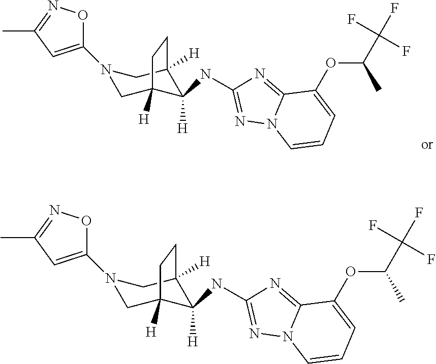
N1(C2=CC(C)=NO2)CC2([H])C(NC3=NN4C(=N3)C(OC(C(F)(F)F)C)=CC=C4)([H])C([H])(C1)CC2.N1(C2=CC(C)=NO2)CC2([H])C(NC3=NN4C(=N3)C(OC(C(F)(F)F)C)=CC=C4)([H])C([H])(C1)CC2
